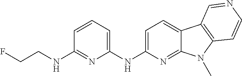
N(C1=CC=C2C(=N1)N(C)C1=C2C=NC=C1)C1=CC=CC(NCCF)=N1
